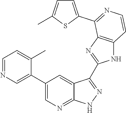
C1=NC=C(C2=CN=C3C(=C2)C(C2=NC4=C(N2)C=CN=C4C2=CC=C(C)S2)=NN3)C(C)=C1
